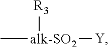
C[alk-SO2]([R3])[Y]
